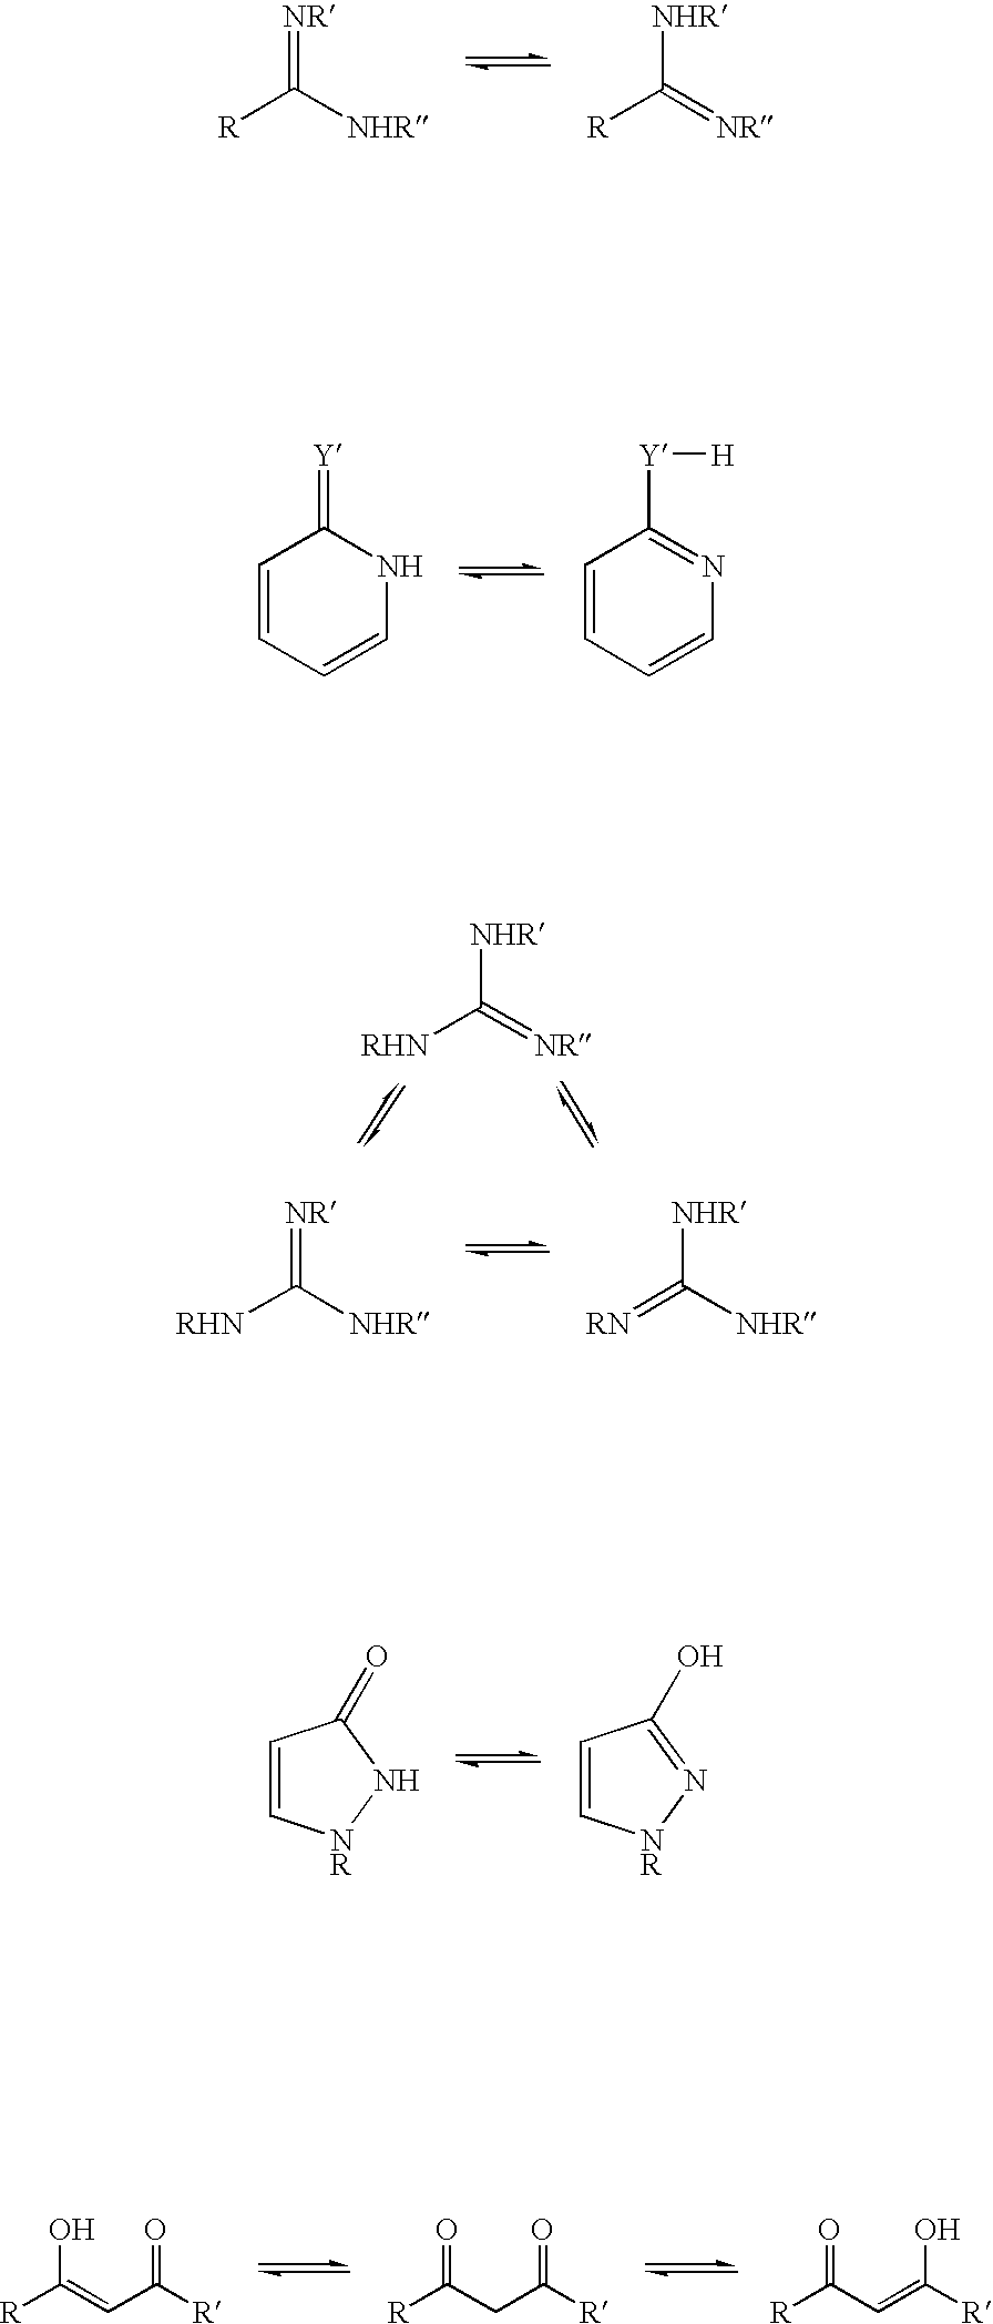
[RHN]C(=[NR])[NHR].[RHN]C([NHR])=[NR].[RN]=C([NHR])[NHR].C1=C[NR]NC1=O.C1=C[NR]N=C1O.[R]C([NHR])=[NR].[R]C(=[NR])[NHR].C1=CC=CNC1=[Y].C1=CC=CN=C1[Y][H].C(C([R])=O)=C([R])O.C(C([R])=O)C([R])=O.C(=C([R])O)C([R])=O
